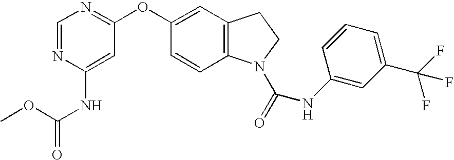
COC(NC1=CC(OC2=CC3=C(C=C2)N(C(=O)NC2=CC(C(F)(F)F)=CC=C2)CC3)=NC=N1)=O
